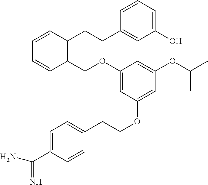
C1=C(C(=N)N)C=CC(CCOC2=CC(OC(C)C)=CC(OCC3=C(CCC4=CC(O)=CC=C4)C=CC=C3)=C2)=C1
